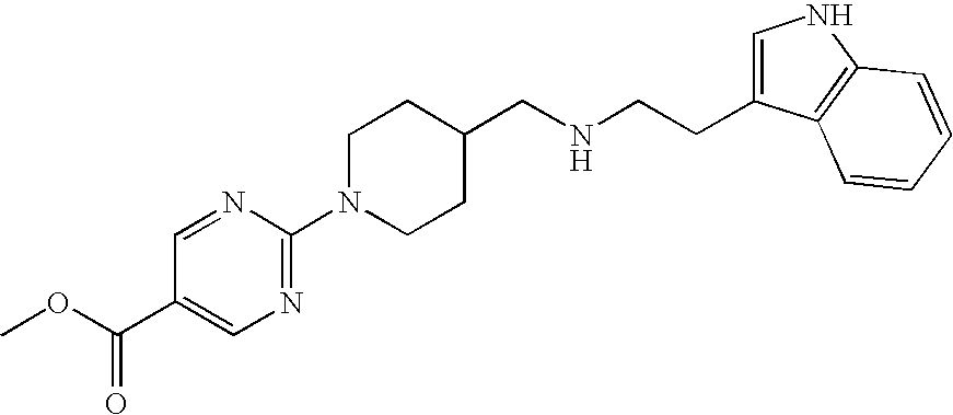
N1=CC(C(OC)=O)=CN=C1N1CCC(CNCCC2=CNC3=C2C=CC=C3)CC1
